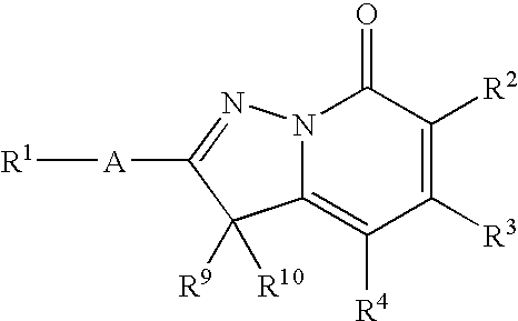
C12=C([R4])C([R3])=C([R2])C(=O)N1N=C([A][R1])C2([R9])[R10]
